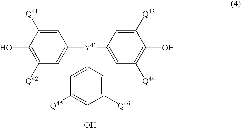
C1=C([Q41])C(O)=C([Q42])C=C1[Y41](C1=CC([Q44])=C(O)C([Q43])=C1)C1=CC([Q45])=C(O)C([Q46])=C1
